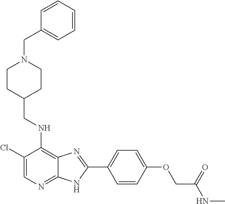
C1(Cl)=CN=C2C(=C1NCC1CCN(CC3=CC=CC=C3)CC1)N=C(C1=CC=C(OCC(NC)=O)C=C1)N2
